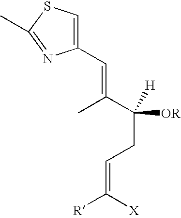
C1(C=C(C(CC=C([R])[X])([OR])[H])C)=CSC(C)=N1
